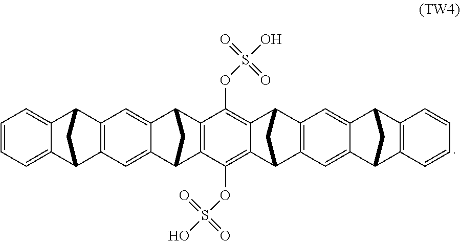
C1=CC=C2C(=C1)C1C3=C(C2C1)C=C1C(=C3)C2C3=C(C1C2)C(OS(=O)(=O)O)=C1C(=C3OS(=O)(=O)O)C2C3=C(C1C2)C=C1C(=C3)C2C3=C(C1C2)C=CC=C3
